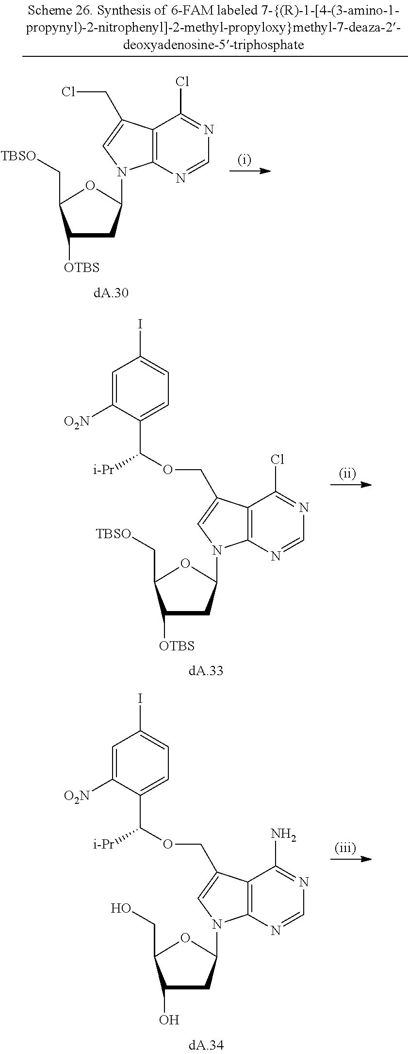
C1([OTBS])CC(N2C3=C(C(Cl)=NC=N3)C(COC(C3=CC=C(I)C=C3[O2N])[i-Pr])=C2)OC1C[TBSO].C1(O)CC(N2C3=C(C(N)=NC=N3)C(COC(C3=CC=C(I)C=C3[O2N])[i-Pr])=C2)OC1CO.C1([OTBS])CC(N2C3=C(C(Cl)=NC=N3)C(CCl)=C2)OC1C[TBSO]
